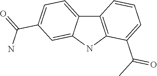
C12=CC=C(C(=O)N)C=C1NC1=C2C=CC=C1C(C)=O
